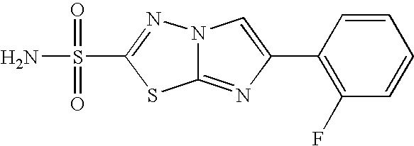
C12=NC(C3=C(F)C=CC=C3)=CN1N=C(S(N)(=O)=O)S2
